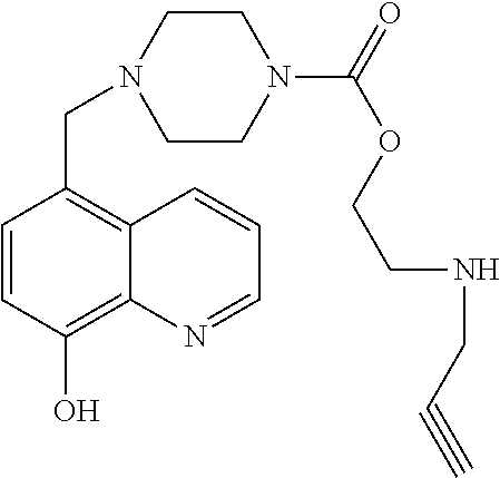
C1=CC(O)=C2C(=C1CN1CCN(C(=O)OCCNCC#C)CC1)C=CC=N2
